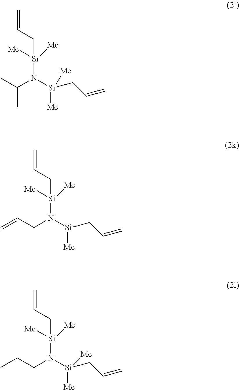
CC(N([Si]([Me])([Me])CC=C)[Si]([Me])(CC=C)[Me])C.C(CN([Si]([Me])CC=C)[Si]([Me])(CC=C)[Me])=C.C(CN([Si]([Me])(CC=C)[Me])[Si]([Me])(CC=C)[Me])C
